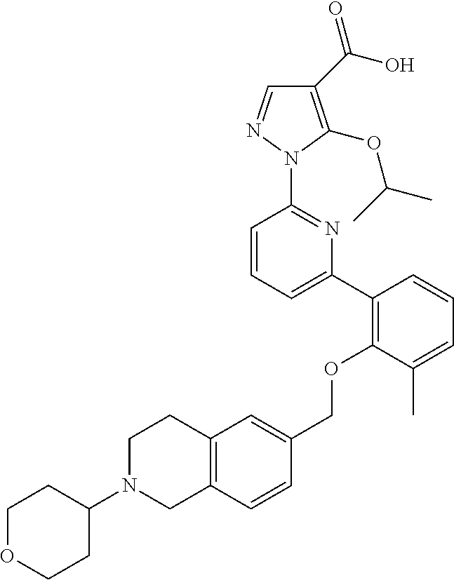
C1(C(=O)O)=C(OC(C)C)N(C2=NC(C3=C(OCC4=CC5=C(C=C4)CN(C4CCOCC4)CC5)C(C)=CC=C3)=CC=C2)N=C1
